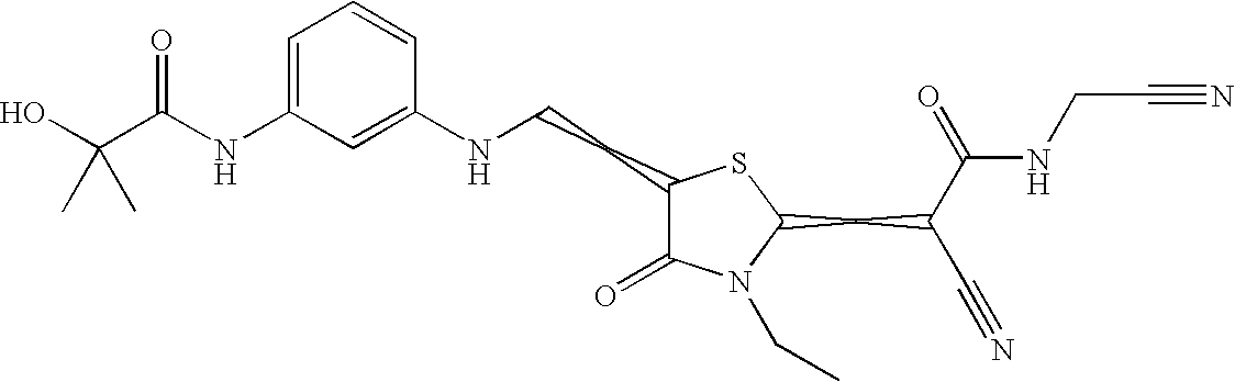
C1=C(NC(C(O)(C)C)=O)C=C(NCCC2C(=O)N(CC)C(CC(C#N)C(=O)NCC#N)S2)C=C1
